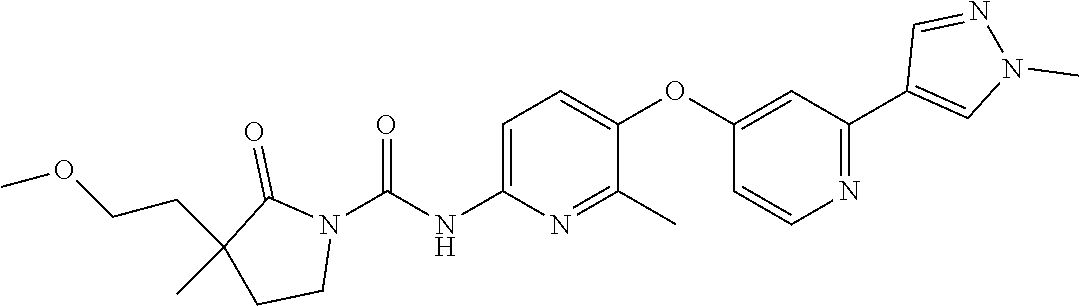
C1=C(NC(N2C(=O)C(C)(CCOC)CC2)=O)N=C(C)C(OC2=CC(C3=CN(C)N=C3)=NC=C2)=C1
